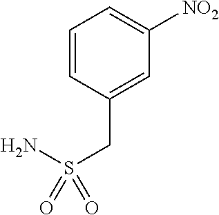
C1=CC(CS(N)(=O)=O)=CC([NO2])=C1
